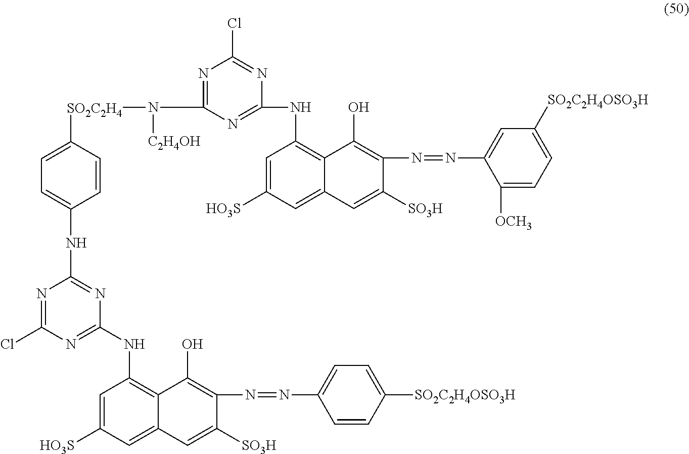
N1=C(N([C2H4OH])[SO2C2H4]C2=CC=C(NC3=NC(NC4=C5C(=CC([HO3S])=C4)C=C([SO3H])C(N=NC4=CC=C([SO2C2H4OSO3H])C=C4)=C5O)=NC(Cl)=N3)C=C2)N=C(NC2=C3C(=CC([HO3S])=C2)C=C([SO3H])C(N=NC2=CC([SO2C2H4OSO3H])=CC=C2[OCH3])=C3O)N=C1Cl
